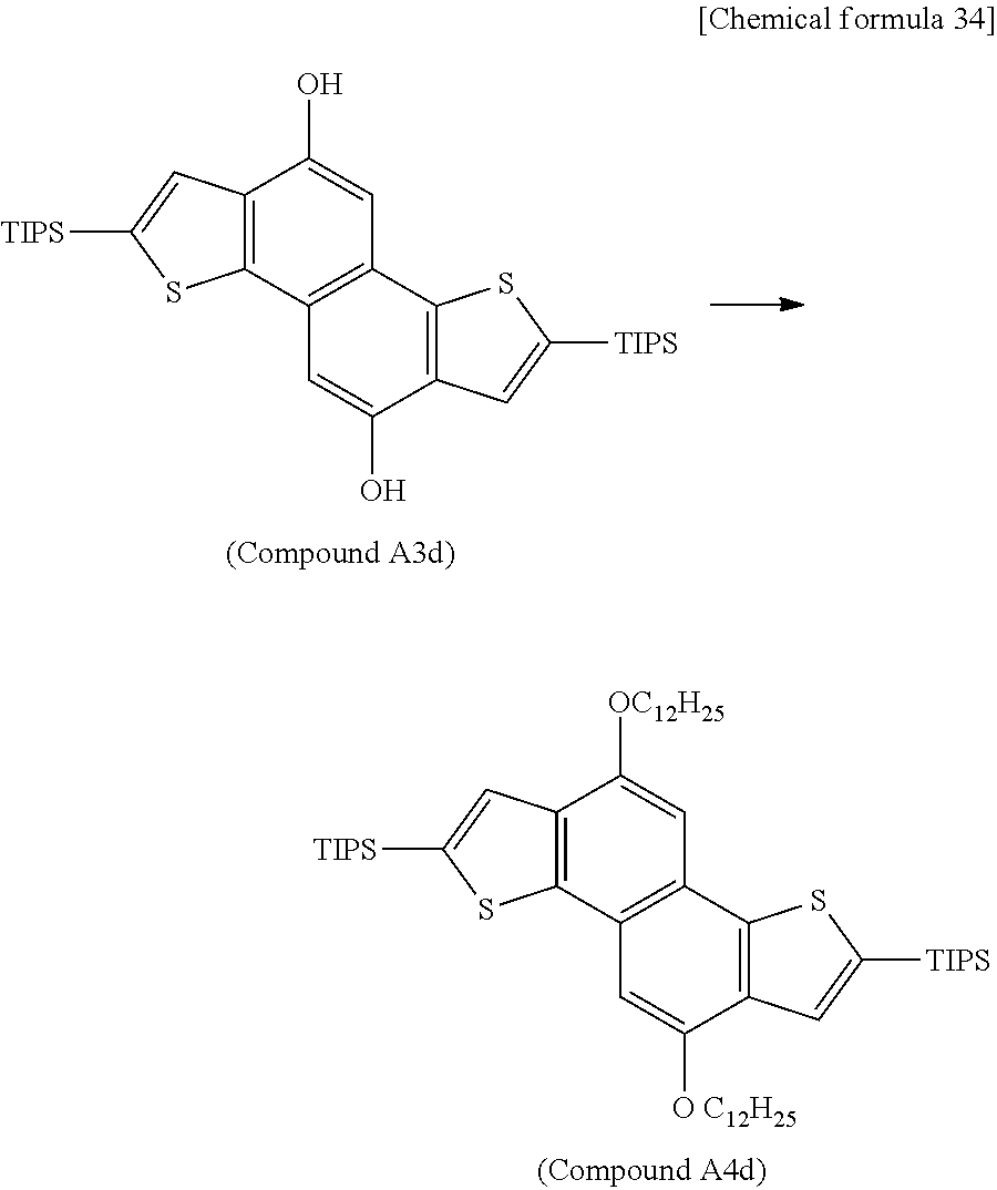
C12=C(C3=C(C=C1O)C1=C(C(O)=C3)C=C([TIPS])S1)SC([TIPS])=C2.C12=C(C3=C(C=C1[OC12H25])C1=C(C([O C12H25])=C3)C=C([TIPS])S1)SC([TIPS])=C2
